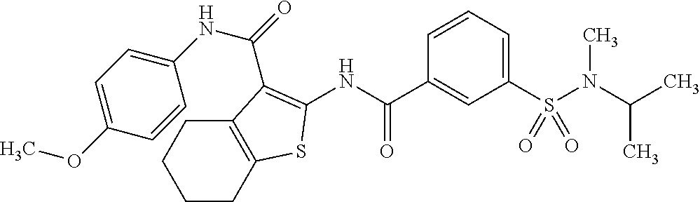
CN(S(C1=CC=CC(C(NC2=C(C(=O)NC3=CC=C(OC)C=C3)C3=C(CCCC3)S2)=O)=C1)(=O)=O)C(C)C
